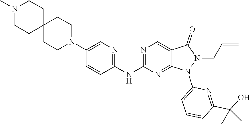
N1=C(NC2=NC=C(N3CCC4(CC3)CCN(C)CC4)C=C2)N=C2C(=C1)C(=O)N(CC=C)N2C1=CC=CC(C(O)(C)C)=N1
